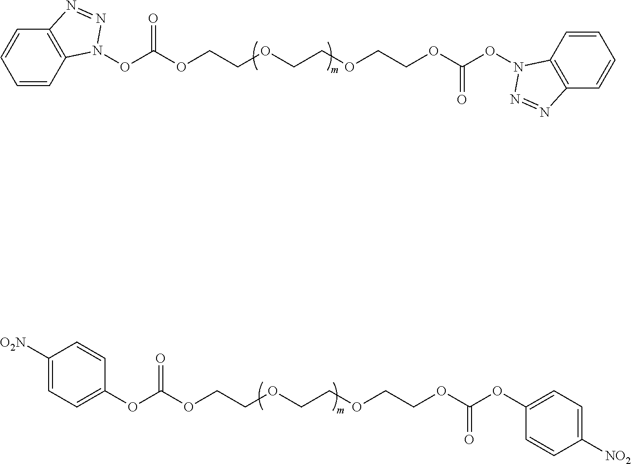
C1([O2N])=CC=C(OC(OCCOCCOCCOC(OC2=CC=C([NO2])C=C2)=O)=O)C=C1.O(C(OCCOCCOCCOC(ON1C2=C(C=CC=C2)N=N1)=O)=O)N1C2=C(C=CC=C2)N=N1
